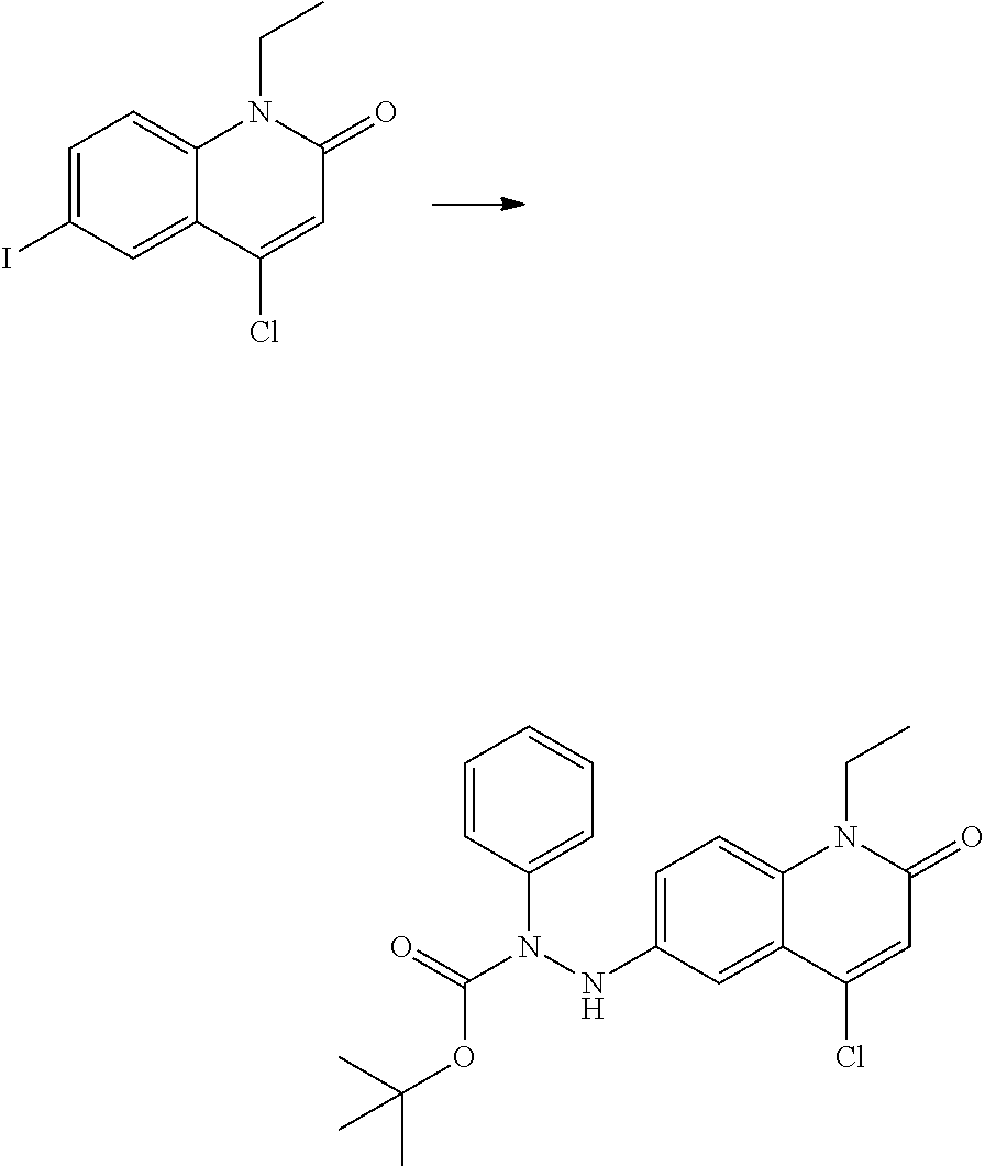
C1=C(I)C=C2C(=C1)N(CC)C(=O)C=C2Cl.C1=C(NN(C(=O)OC(C)(C)C)C2=CC=CC=C2)C=C2C(=C1)N(CC)C(=O)C=C2Cl
